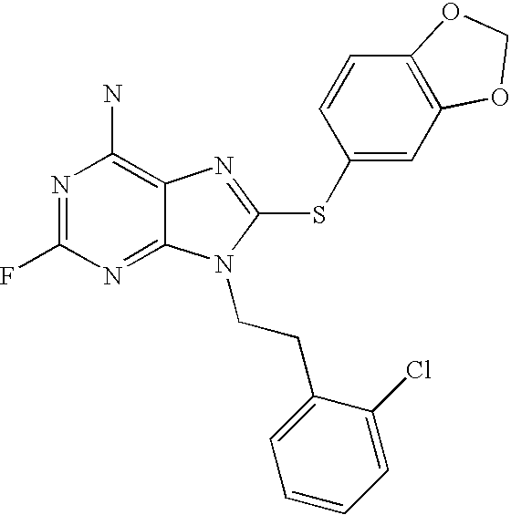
N1=C(F)N=C2C(=C1N)N=C(SC1=CC3=C(C=C1)OCO3)N2CCC1=CC=CC=C1Cl
